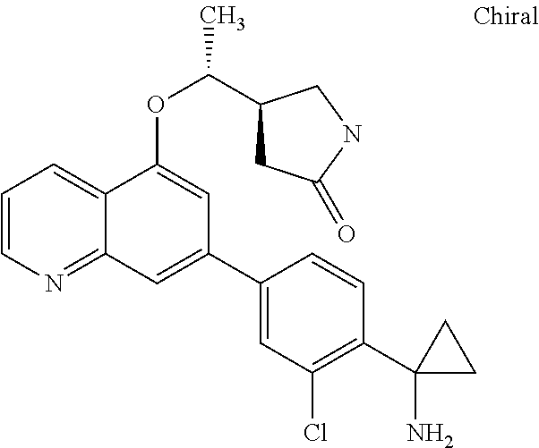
C1=CN=C2C(=C1)C(OC(C)C1CC(=O)NC1)=CC(C1=CC(Cl)=C(C3(N)CC3)C=C1)=C2
